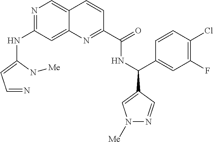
N1=C(NC(=CC=N)N[Me])C=C2C(=C1)C=CC(C(=O)NC(C1=CN([Me])N=C1)C1=CC(F)=C(Cl)C=C1)=N2
